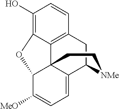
C12=C3CC4C5=CC=C([MeO])C(C15CC[NMe]4)OC2=C(O)C=C3
